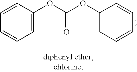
C1(OC(OC2=CC=CC=C2)=O)=CC=CC=C1
